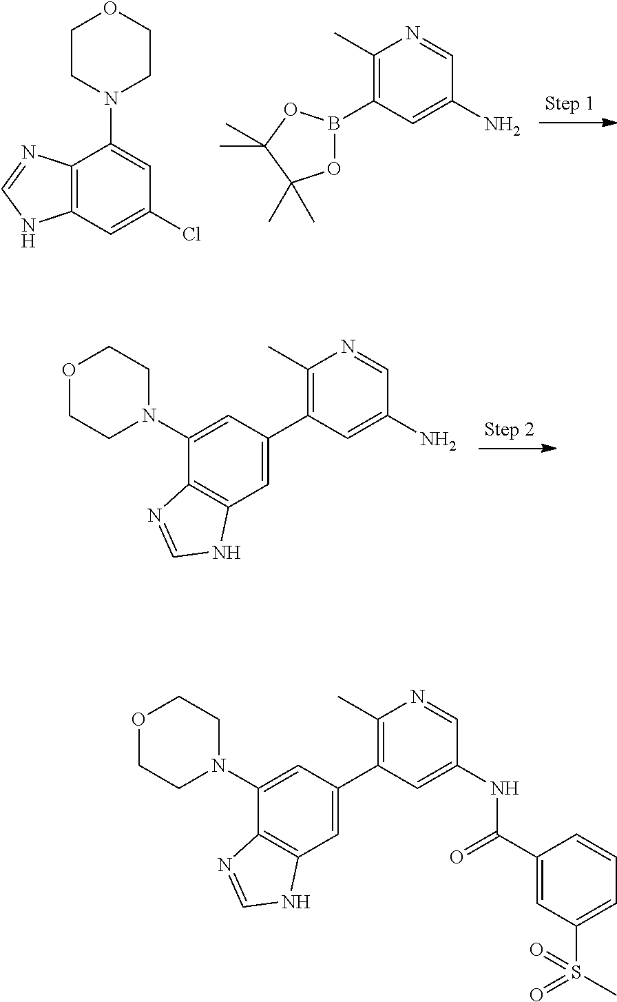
C12=C(C=C(Cl)C=C1N1CCOCC1)NC=N2.C1(C)=C(B2OC(C)(C)C(C)(C)O2)C=C(N)C=N1.C1(C)=C(C2=CC3=C(C(N4CCOCC4)=C2)N=CN3)C=C(N)C=N1.C1(C)=C(C2=CC3=C(C(N4CCOCC4)=C2)N=CN3)C=C(NC(=O)C2=CC(S(=O)(C)=O)=CC=C2)C=N1
